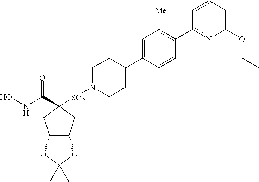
C1N([SO2]C2(C(NO)=O)CC3C(C2)OC(C)(C)O3)CCC(C2=CC([Me])=C(C3=NC(OCC)=CC=C3)C=C2)C1
